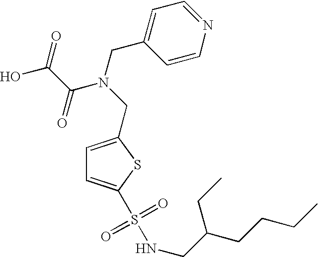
C1=C(CN(CC2=CC=NC=C2)C(C(O)=O)=O)SC(S(NCC(CCCC)CC)(=O)=O)=C1
